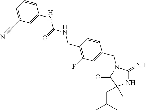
N1C(=N)N(CC2=CC(F)=C(CNC(NC3=CC(C#N)=CC=C3)=O)C=C2)C(=O)C1(CC(C)C)C
